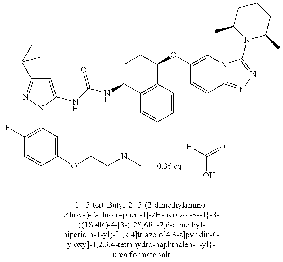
C1=C(NC(NC2C3=C(C(OC4=CN5C(=NN=C5N5C(C)CCCC5C)C=C4)CC2)C=CC=C3)=O)N(C2=C(F)C=CC(OCCN(C)C)=C2)N=C1C(C)(C)C.[H]C(=O)O
